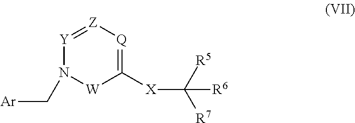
[Y]1=[Z][Q]=C([X]C([R7])([R5])[R6])[W]N1C[Ar]
